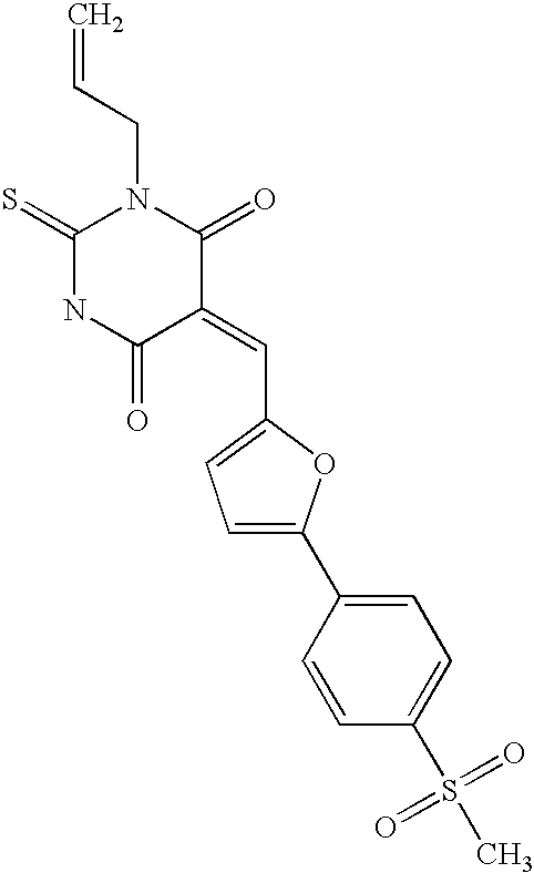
C=CCN1C(=S)NC(=O)C(=CC2=CC=C(C3=CC=C(S(=O)(=O)C)C=C3)O2)C1=O
